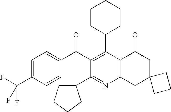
C1(C2=C(C(C3=CC=C(C(F)(F)F)C=C3)=O)C(C3CCCC3)=NC3=C2C(=O)CC2(C3)CCC2)CCCCC1
